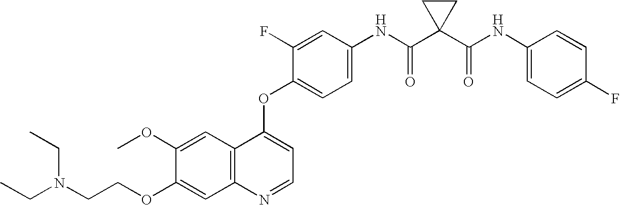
C12=C(C=C(OC)C(OCCN(CC)CC)=C1)C(OC1=CC=C(NC(C3(C(NC4=CC=C(F)C=C4)=O)CC3)=O)C=C1F)=CC=N2
